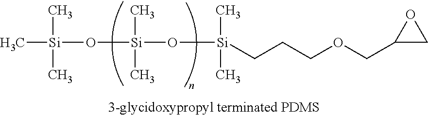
C[Si](C)(C)O[Si](C)(C)O[Si](C)(C)CCCOCC1CO1
